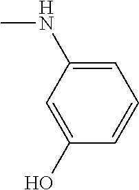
C1=C(NC)C=C(O)C=C1
